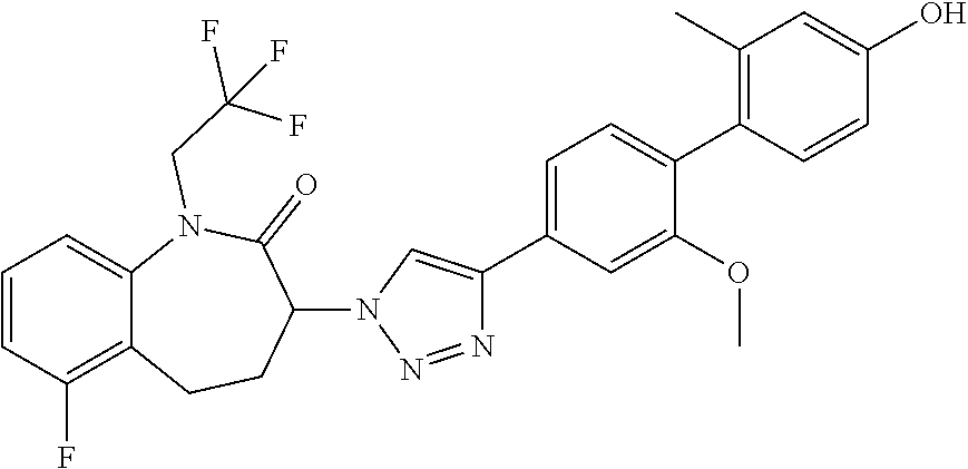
C1=C2C(=C(F)C=C1)CCC(N1C=C(C3=CC=C(C4=C(C)C=C(O)C=C4)C(OC)=C3)N=N1)C(=O)N2CC(F)(F)F
